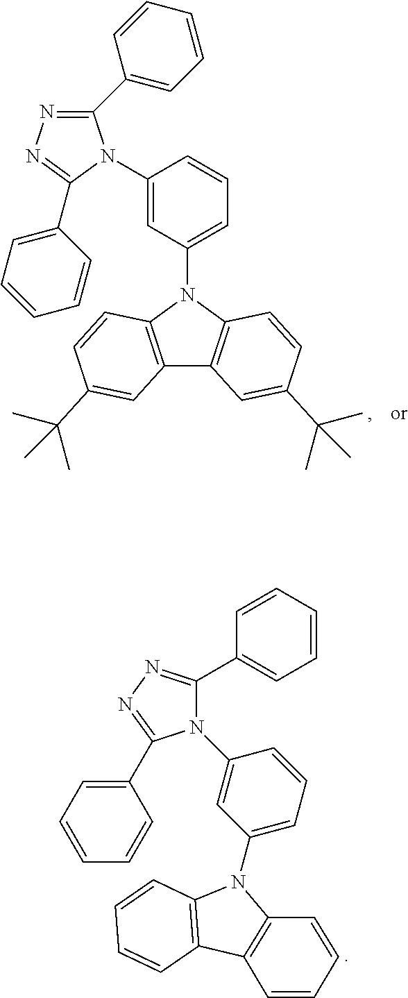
C1(C2=CC=CC=C2)=NN=C(C2=CC=CC=C2)N1C1=CC(N2C3=C(C4=C2C=CC=C4)C=CC=C3)=CC=C1.C12=C(N(C3=CC=CC(N4C(C5=CC=CC=C5)=NN=C4C4=CC=CC=C4)=C3)C3=C1C=C(C(C)(C)C)C=C3)C=CC(C(C)(C)C)=C2
